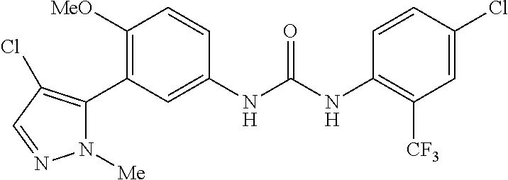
C1([MeO])=C(C2=C(Cl)C=NN2[Me])C=C(NC(NC2=C([CF3])C=C(Cl)C=C2)=O)C=C1
